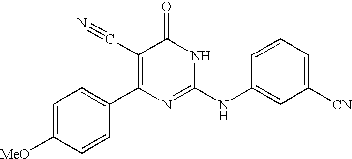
C1=CC(C2=C(C#N)C(=O)NC(NC3=CC([CN])=CC=C3)=N2)=CC=C1[MeO]
